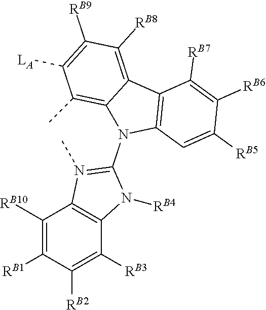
N1(C2=N(C)C3=C(C([RB3])=C([RB2])C([RB1])=C3[RB10])N2[RB4])C2=C(C3=C([RB8])C([RB9])=C([LA])C(C)=C13)C([RB7])=C([RB6])C([RB5])=C2
